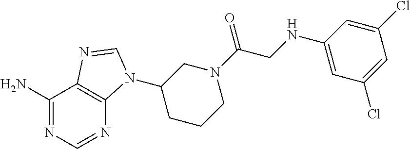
C1(N)=NC=NC2=C1N=CN2C1CCCN(C(=O)CNC2=CC(Cl)=CC(Cl)=C2)C1
